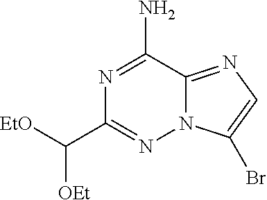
N1=C(N)C2=NC=C(Br)N2N=C1C([OEt])[EtO]
